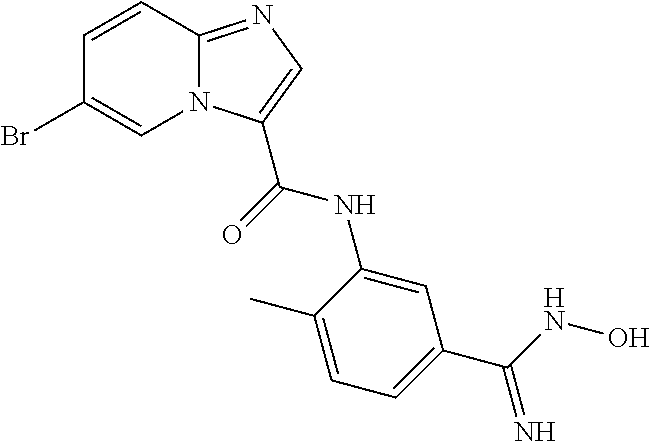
C1=CC2=NC=C(C(=O)NC3=CC(C(NO)=N)=CC=C3C)N2C=C1Br
